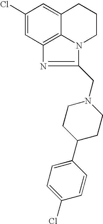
C1(Cl)=CC2=C3C(=C1)CCCN3C(CN1CCC(C3=CC=C(Cl)C=C3)CC1)=N2
